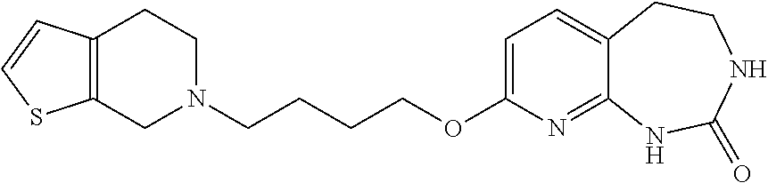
C12=C(CCN(CCCCOC3=CC=C4C(=N3)NC(=O)NCC4)C1)C=CS2
